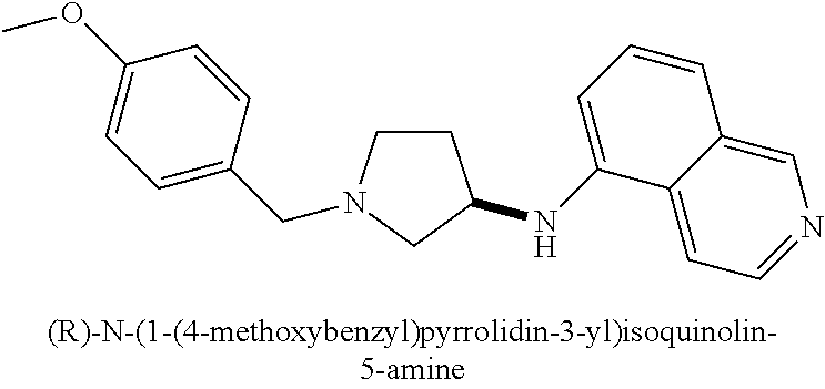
C1CN(CC2=CC=C(OC)C=C2)CC1NC1=CC=CC2=CN=CC=C12
